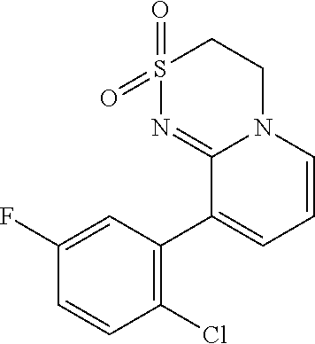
C1(Cl)=C(C2=CC=CN3C2=NS(=O)(=O)CC3)C=C(F)C=C1
